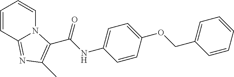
C1=CC2=NC(C)=C(C(NC3=CC=C(OCC4=CC=CC=C4)C=C3)=O)N2C=C1
